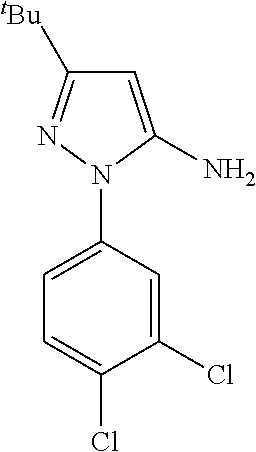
C1=C(N)N(C2=CC=C(Cl)C(Cl)=C2)N=C1[tBu]
